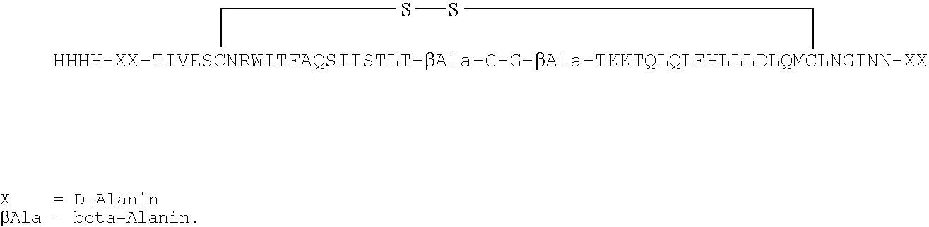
SS
